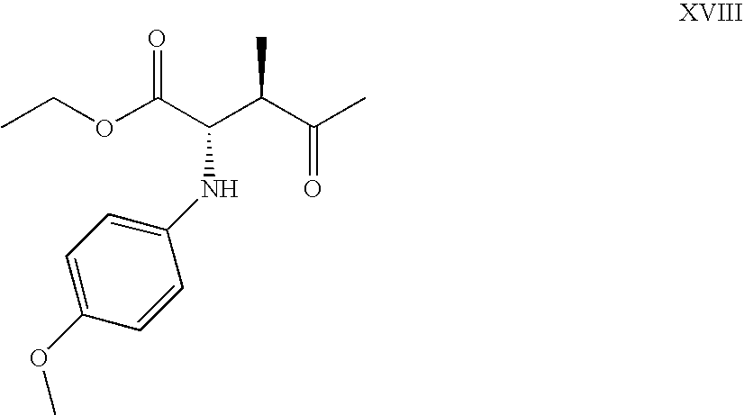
CCOC(C(C(C(C)=O)C)NC1=CC=C(OC)C=C1)=O
